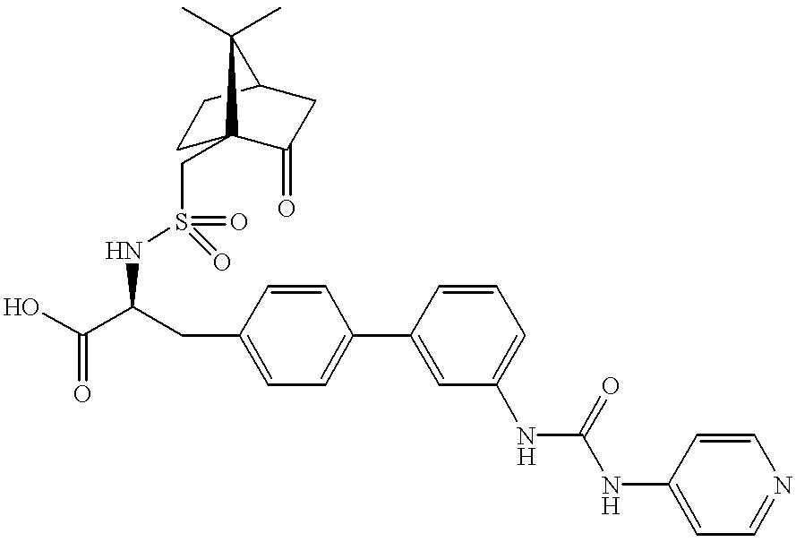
N(C(C(O)=O)CC1=CC=C(C2=CC(NC(=O)NC3=CC=NC=C3)=CC=C2)C=C1)S(=O)(=O)CC12CCC(CC1=O)C2(C)C
